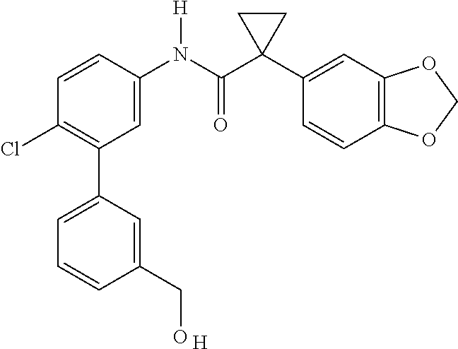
C1=C(N(C(C2(C3=CC4=C(C=C3)OCO4)CC2)=O)[H])C=CC(Cl)=C1C1=CC=CC(CO)=C1.[H]
